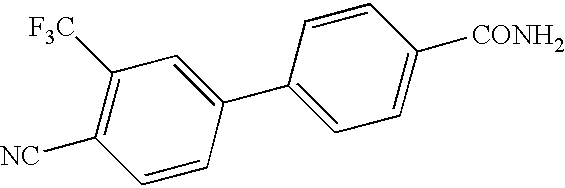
C1=CC(C2=CC=C([CONH2])C=C2)=CC([F3C])=C1[NC]
